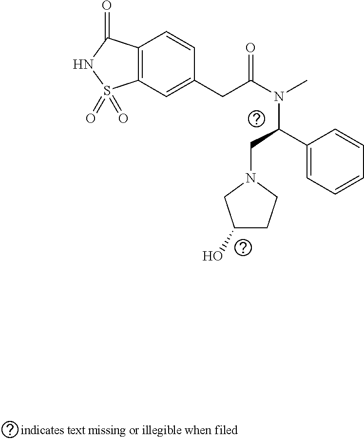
C12=C(C=C(CC(N(C)C(C3=CC=CC=C3)CN3CC(O)CC3)=O)C=C1)S(=O)(=O)NC2=O
